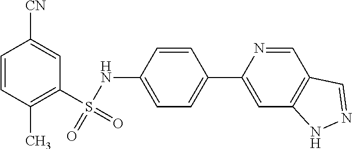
C1=CC(C)=C(S(=O)(NC2=CC=C(C3=CC4=C(C=N3)C=NN4)C=C2)=O)C=C1[CN]
